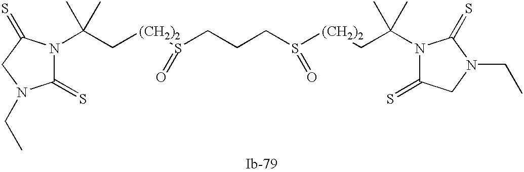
C(C[(CH2)2]S(CCCS([(CH2)2]CC(C)(C)N1C(=S)CN(CC)C1=S)=O)=O)(C)(C)N1C(=S)N(CC)CC1=S
